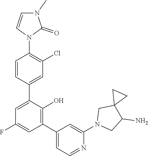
C1=CC(C2=CC(F)=CC(C3=CC=NC(N4CC(N)C5(C4)CC5)=C3)=C2O)=CC(Cl)=C1N1C(=O)N(C)C=C1
